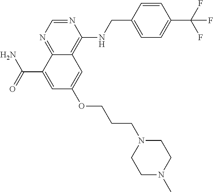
C(C1=CC(OCCCN2CCN(C)CC2)=CC2=C(NCC3=CC=C(C(F)(F)F)C=C3)N=CN=C12)(N)=O
